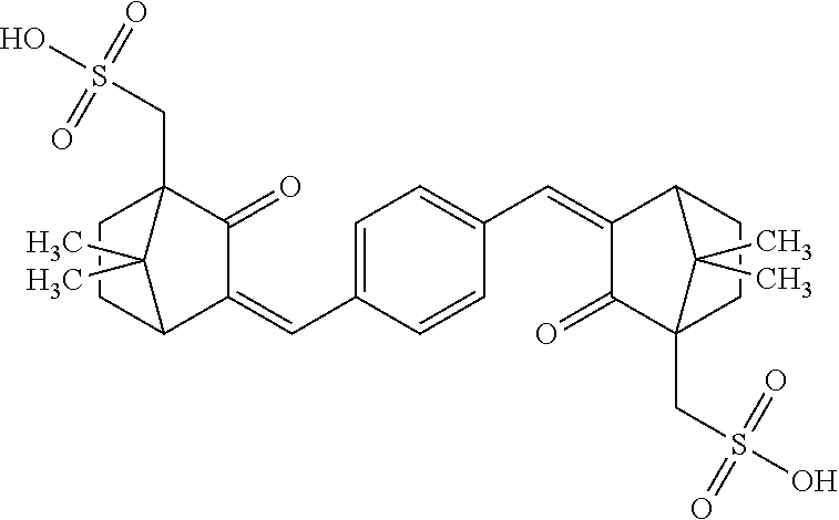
C1(=O)C2(CS(=O)(=O)O)CCC(C2(C)C)C1=CC1=CC=C(C=C2C(=O)C3(CS(O)(=O)=O)CCC2C3(C)C)C=C1
